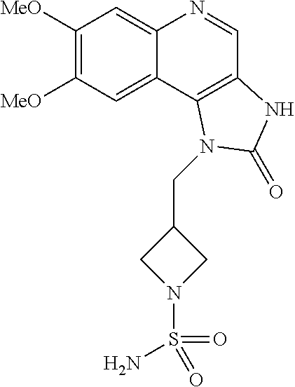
C1([MeO])=C([MeO])C=C2C(=C1)N=CC1=C2N(CC2CN(S(=O)(=O)N)C2)C(=O)N1
